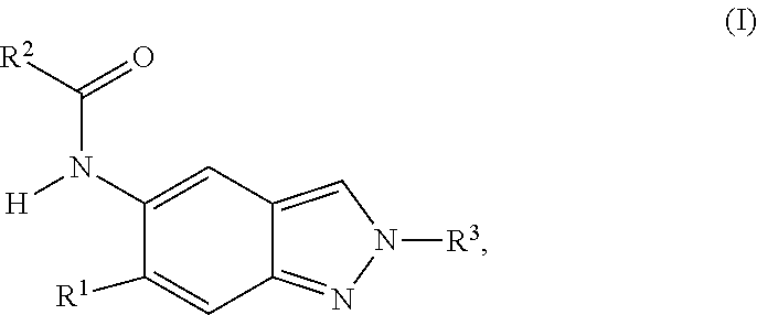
C1(N(C(=O)[R2])[H])=CC2=CN([R3])N=C2C=C1[R1]
